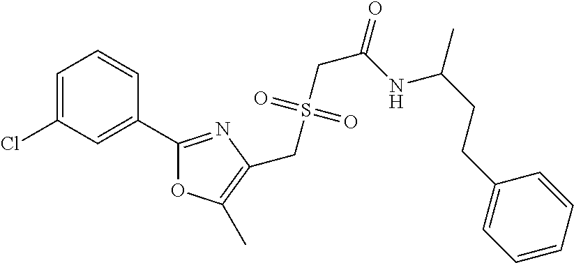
C1=C(Cl)C=C(C2=NC(CS(CC(=O)NC(CCC3=CC=CC=C3)C)(=O)=O)=C(C)O2)C=C1
